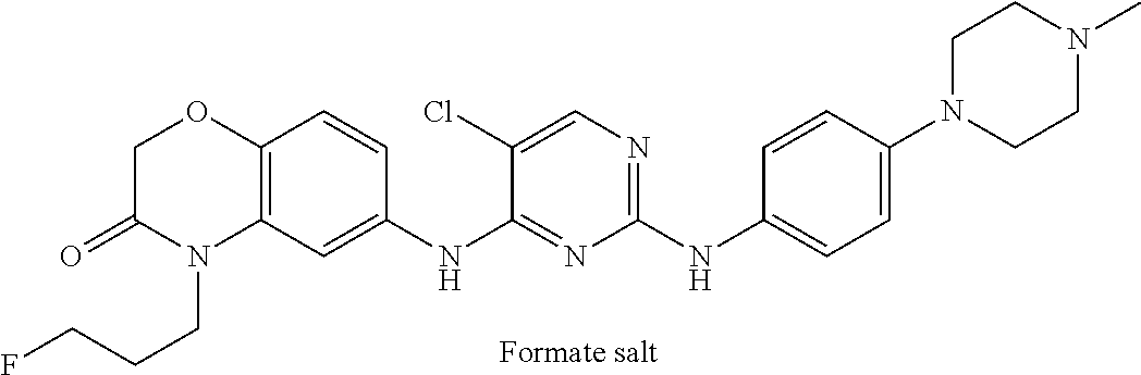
C1(NC2=CC=C(N3CCN(C)CC3)C=C2)=NC=C(Cl)C(NC2=CC3=C(C=C2)OCC(=O)N3CCCF)=N1
